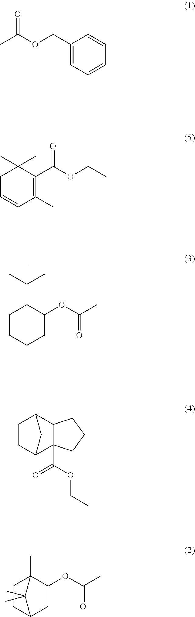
C1(COC(C)=O)=CC=CC=C1.C1C=CC(C)=C(C(OCC)=O)C1(C)C.C1CCCC(OC(C)=O)C1C(C)(C)C.C1C2C3(C(OCC)=O)C(C(C1)C2)CCC3.C1C2CCC(C)(C1OC(C)=O)C2(C)C
